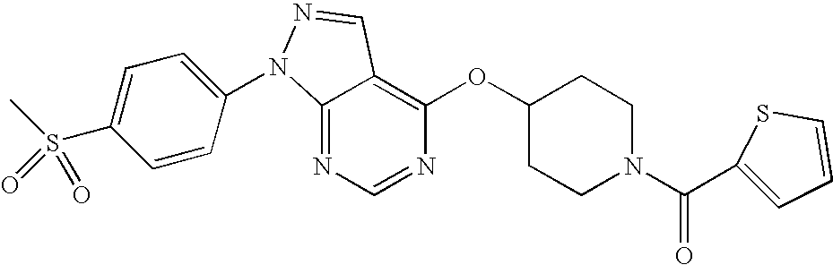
C12=NC=NC(OC3CCN(C(C4=CC=CS4)=O)CC3)=C1C=NN2C1=CC=C(S(C)(=O)=O)C=C1
